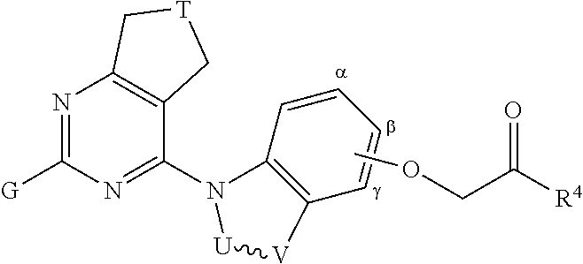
N1=C([G])N=C(N2C3=C(C=CC=C3)[V][U]2)C2=C1C[T]C2.COCC([R4])=O
